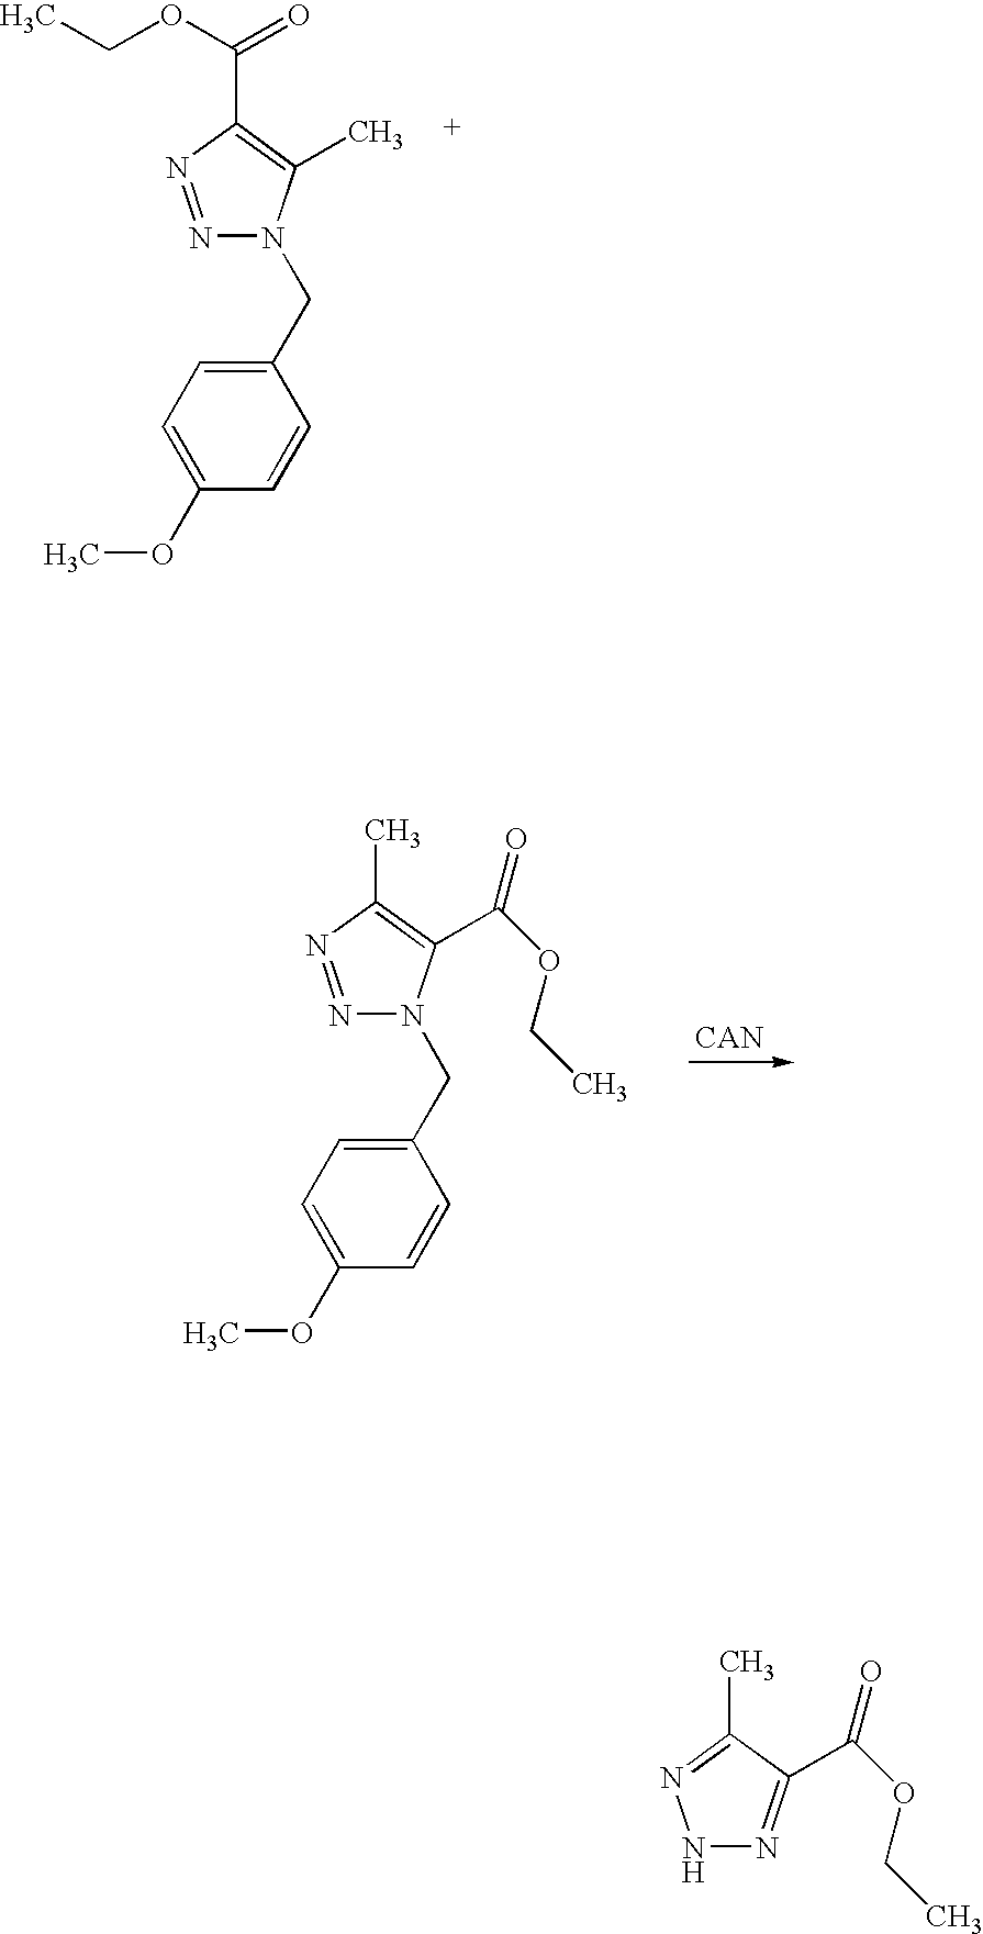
O(C(C1=C(C)N(CC2=CC=C(OC)C=C2)N=N1)=O)CC.CC1=C(C(OCC)=O)N(CC2=CC=C(OC)C=C2)N=N1.CC1=NNN=C1C(OCC)=O
